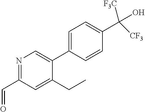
C1(CC)=CC(C=O)=NC=C1C1=CC=C(C([CF3])(O)[F3C])C=C1
